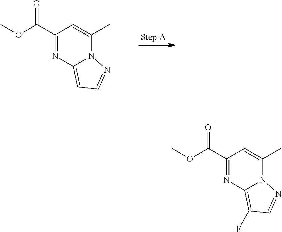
C1(C(OC)=O)=NC2=CC=NN2C(C)=C1.C1(C(OC)=O)=NC2=C(F)C=NN2C(C)=C1
